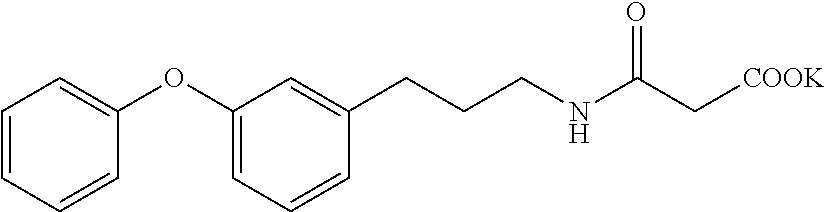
C1=CC=CC(OC2=CC=CC(CCCNC(C[COOK])=O)=C2)=C1
